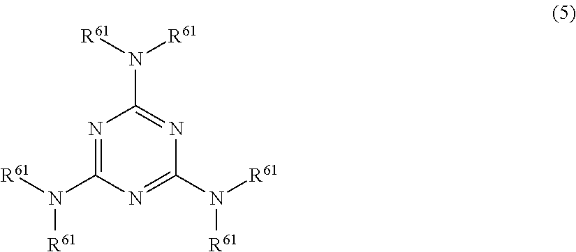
N1=C(N([R61])[R61])N=C(N([R61])[R61])N=C1N([R61])[R61]
